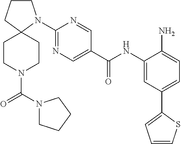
C1CN(C(N2CCCC2)=O)CCC12N(C1=NC=C(C(NC3=CC(C4=CC=CS4)=CC=C3N)=O)C=N1)CCC2
